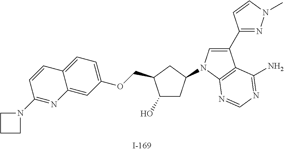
C1(O)CC(N2C=C(C3=NN(C)C=C3)C3=C2N=CN=C3N)CC1COC1=CC=C2C(=C1)N=C(N1CCC1)C=C2
